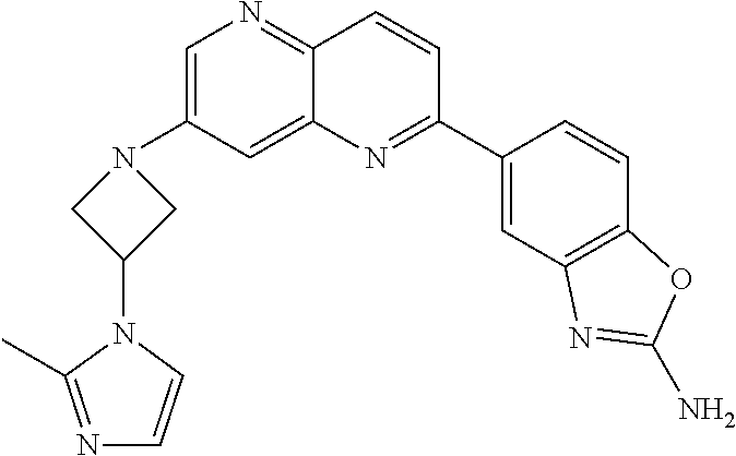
C1=C(N2CC(N3C(C)=NC=C3)C2)C=C2C(=N1)C=CC(C1=CC3=C(C=C1)OC(N)=N3)=N2
